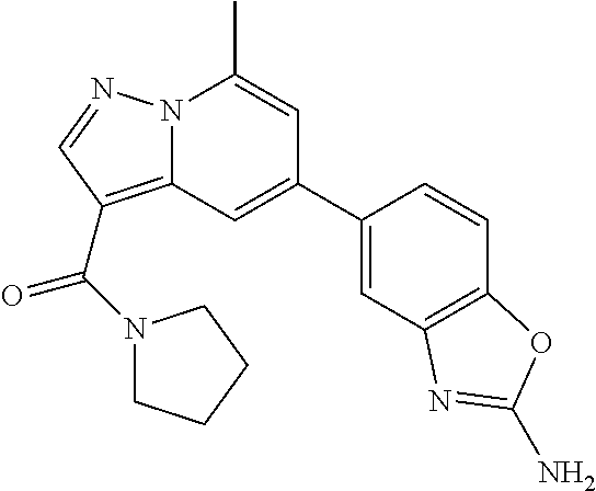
C1(C2=CC3=C(C(=O)N4CCCC4)C=NN3C(C)=C2)=CC2=C(C=C1)OC(N)=N2
